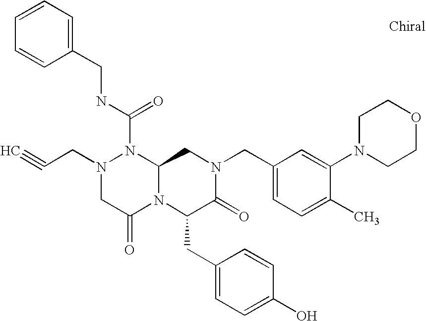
C(N1CC(=O)N2C(N1C(NCC1=CC=CC=C1)=O)CN(CC1=CC=C(C)C(N3CCOCC3)=C1)C(=O)C2CC1=CC=C(O)C=C1)C#C
